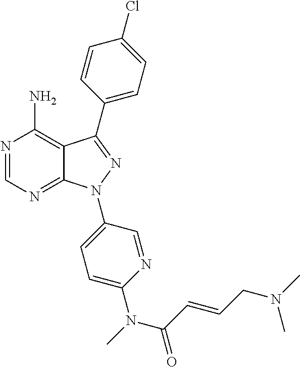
N1=CN=C2C(=C1N)C(C1=CC=C(Cl)C=C1)=NN2C1=CC=C(N(C)C(C=CCN(C)C)=O)N=C1
